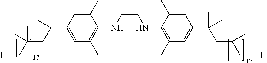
C1(C)=CC(C(CC(C[H])(C)C)(C)C)=CC(C)=C1NCCNC1=C(C)C=C(C(C)(CC(C[H])(C)C)C)C=C1C
